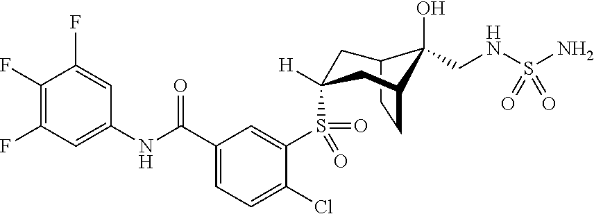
C1(F)=C(F)C=C(NC(C2=CC=C(Cl)C(S(=O)(C3([H])CC4CCC(C3)C4(CNS(N)(=O)=O)O)=O)=C2)=O)C=C1F
